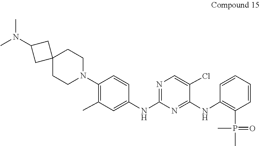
N1(C2=C(C)C=C(NC3=NC=C(Cl)C(NC4=C(P(C)(C)=O)C=CC=C4)=N3)C=C2)CCC2(CC1)CC(N(C)C)C2
